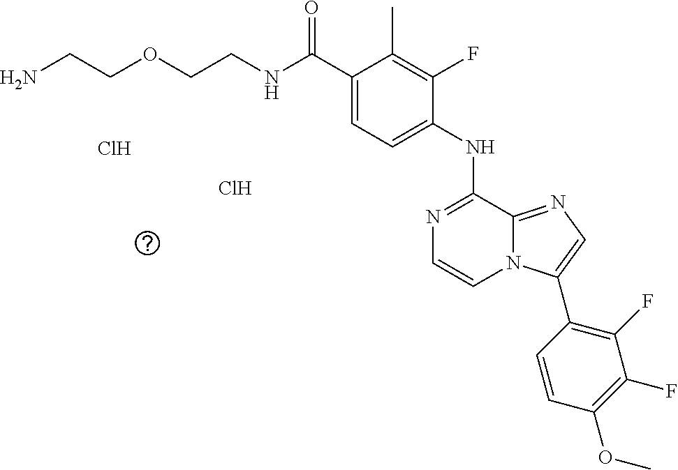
C(C1=CC=C(NC2=NC=CN3C2=NC=C3C2=C(F)C(F)=C(OC)C=C2)C(F)=C1C)(=O)NCCOCCN.Cl.Cl
